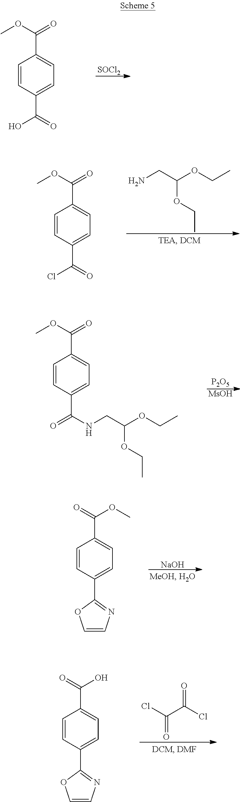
C1=CC(C(=O)O)=CC=C1C(OC)=O.[SOCl2].C1=CC(C(=O)Cl)=CC=C1C(OC)=O.NCC(OCC)OCC.C1=CC(C(NCC(OCC)OCC)=O)=CC=C1C(OC)=O.[P2O5].[MsOH].C1=CC(C2=NC=CO2)=CC=C1C(=O)OC.[NaOH].C1=CC(C2=NC=CO2)=CC=C1C(=O)O.ClC(C(Cl)=O)=O
